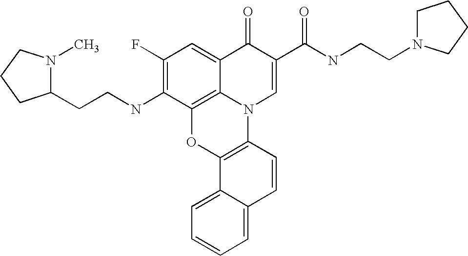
C1(F)=C(NCCC2N(C)CCC2)C2=C3C(=C1)C(=O)C(C(=O)NCCN1CCCC1)=CN3C1=C(O2)C2=CC=CC=C2C=C1
